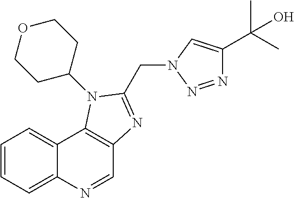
C1=NC2=CC=CC=C2C2=C1N=C(CN1N=NC(C(C)(C)O)=C1)N2C1CCOCC1
